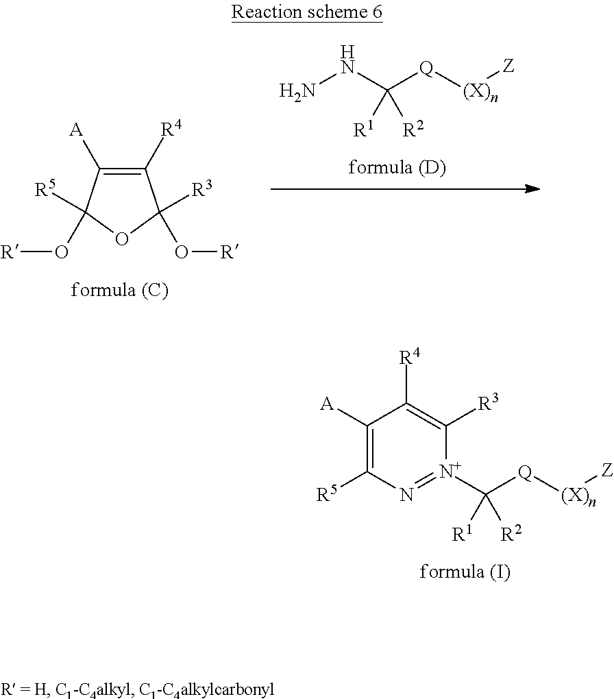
C1([A])=C([R5])N=[N+](C([Q][(X)n][Z])([R2])[R1])C([R3])=C1[R4].N(C([Q][(X)n][Z])([R2])[R1])N.C1([R4])=C([A])C(O[R])([R5])OC1([R3])O[R]
